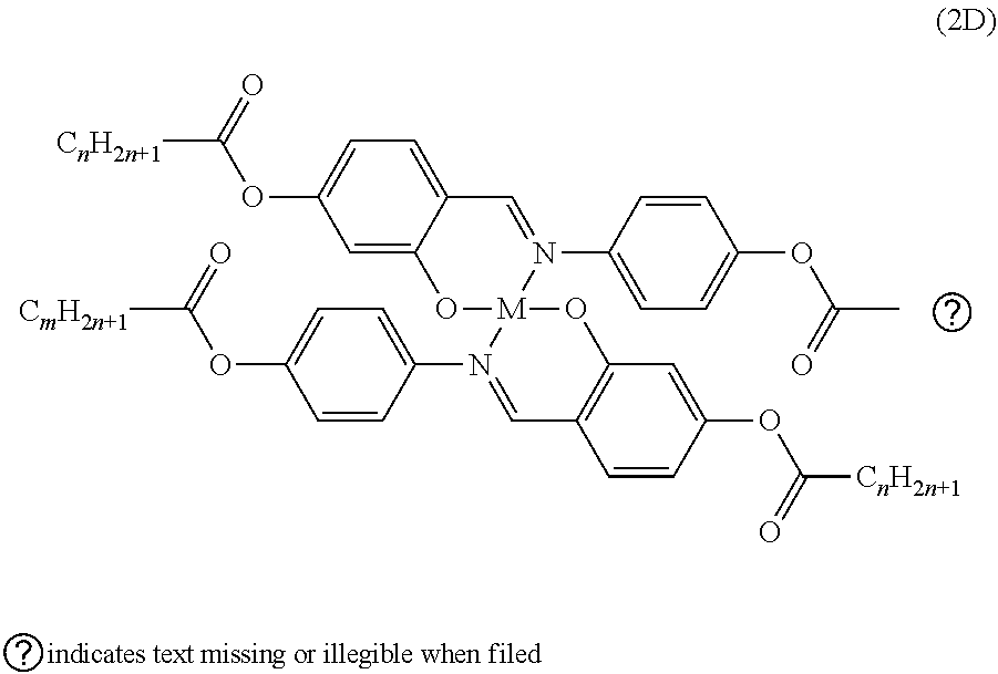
C1=C2C(=CC=C1OC([CnH2n+1])=O)C=N(C1=CC=C(OC(=O)C)C=C1)[M]1(O2)OC2=C(C=CC(OC([CnH2n+1])=O)=C2)C=N1C1=CC=C(OC([CmH2n+1])=O)C=C1
